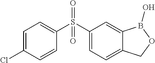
C1=C(Cl)C=CC(S(C2=CC=C3C(=C2)B(O)OC3)(=O)=O)=C1
